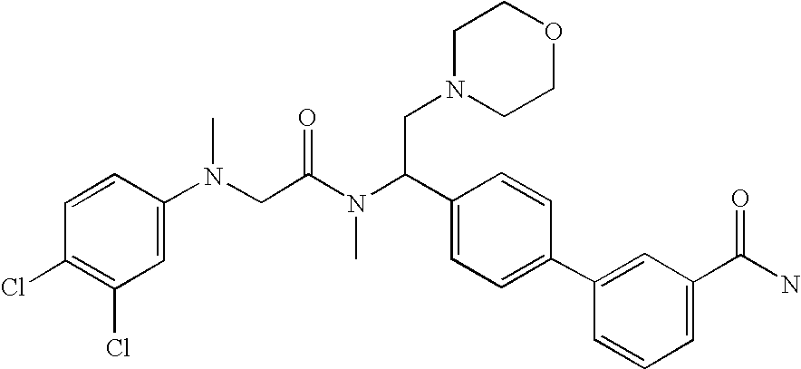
C1(Cl)=C(Cl)C=C(N(CC(N(C(C2=CC=C(C3=CC(C(N)=O)=CC=C3)C=C2)CN2CCOCC2)C)=O)C)C=C1
